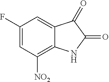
C1(F)=CC([NO2])=C2C(=C1)C(=O)C(=O)N2
